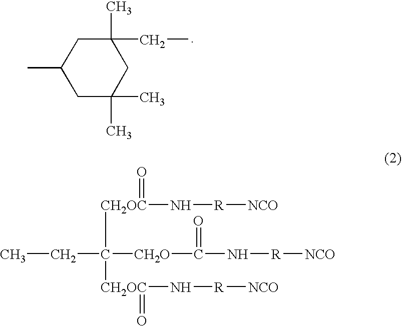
C1C(C)(C)CC(C)(CC)CC1C.[CH2OC](N[R][NCO])(=O)C(CC)([CH2O]C(=O)N[R][NCO])[CH2OC](N[R][NCO])=O
